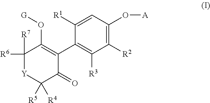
C1([R2])=C(O[A])C=C([R1])C(C2=C(O[G])C([R7])([R6])[Y]C([R5])([R4])C2=O)=C1[R3]
